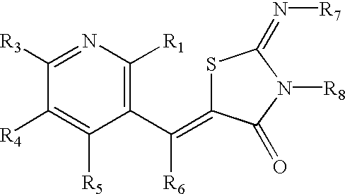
C1([R4])=C([R5])C(C(=C2SC(=N[R7])N([R8])C2=O)[R6])=C([R1])N=C1[R3]
